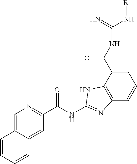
C1=C2C(=CC(C(NC3=NC4=C(C(C(NC(N[R])=N)=O)=CC=C4)N3)=O)=N1)C=CC=C2
